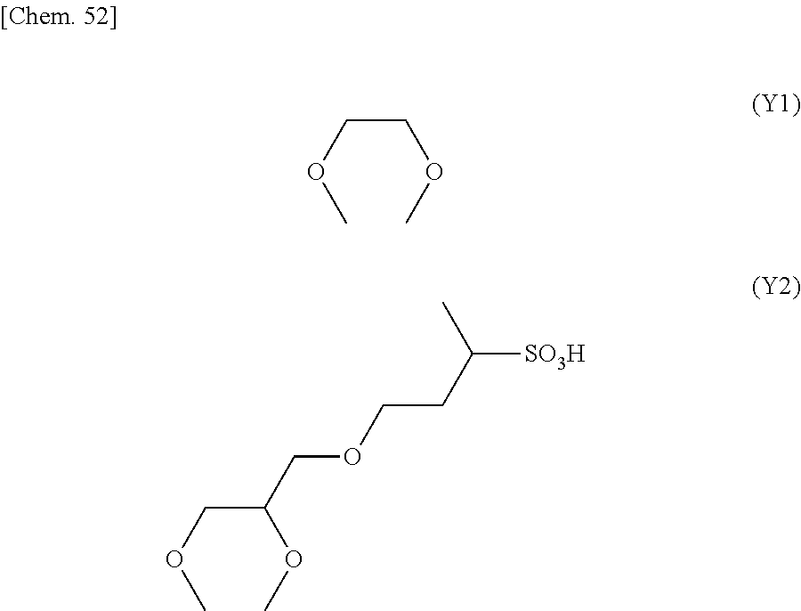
COCCOC.COCC(OC)COCCC([SO3H])C
